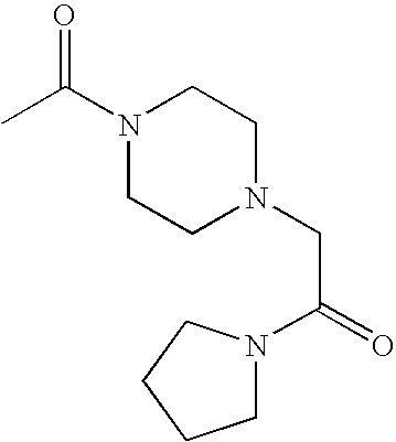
N1(C(C)=O)CCN(CC(N2CCCC2)=O)CC1
